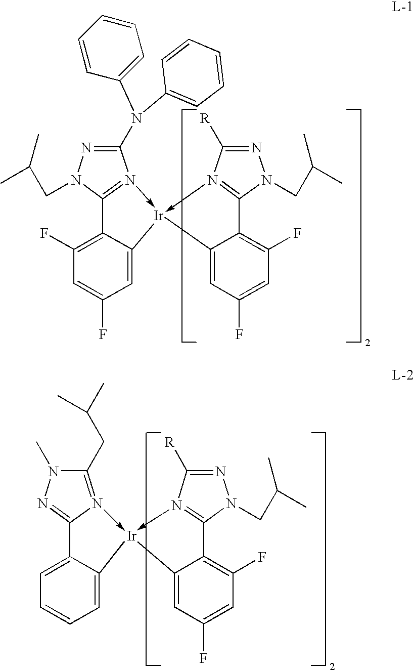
C1(F)=C2C(=CC(F)=C1)[Ir]1(-N3=C2N(CC(C)C)N=C3N(C2=CC=CC=C2)C2=CC=CC=C2)-N2=C(C3=C(F)C=C(F)C=C13)N(CC(C)C)N=C2[R].C1(CC(C)C)=N2->[Ir]3(-N4=C(C5=C(F)C=C(F)C=C35)N(CC(C)C)N=C4[R])C3=CC=CC=C3C2=NN1C
